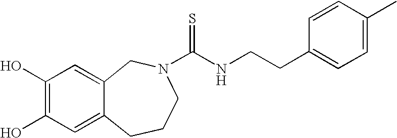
C1(O)=C(O)C=C2C(=C1)CN(C(NCCC1=CC=C(C)C=C1)=S)CCC2
